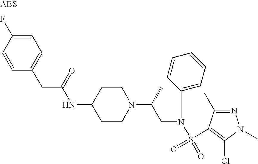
C1=C(F)C=CC(CC(NC2CCN(C(C)CN(S(=O)(=O)C3=C(Cl)N(C)N=C3C)C3=CC=CC=C3)CC2)=O)=C1
